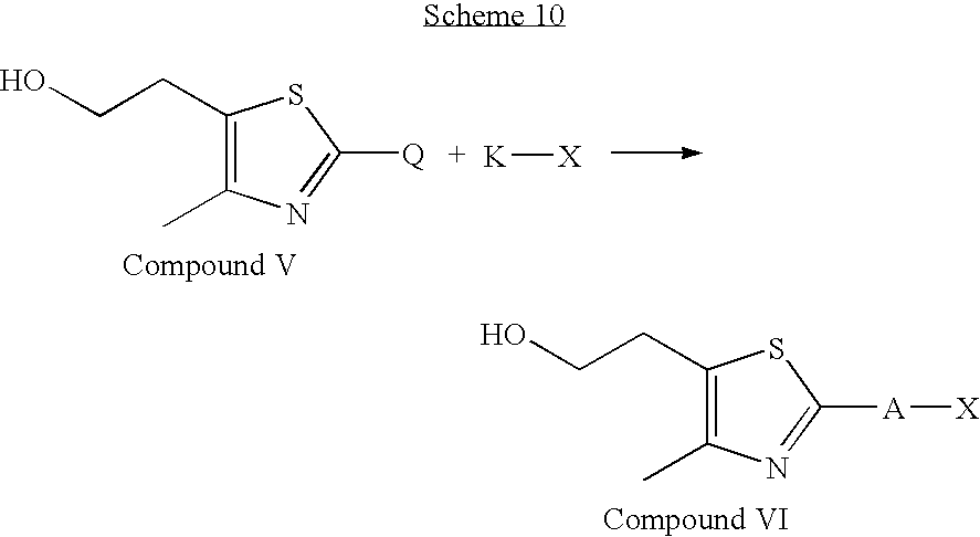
C1(CCO)=C(C)N=C([Q])S1.[K][X].C1(CCO)=C(C)N=C([A][X])S1
